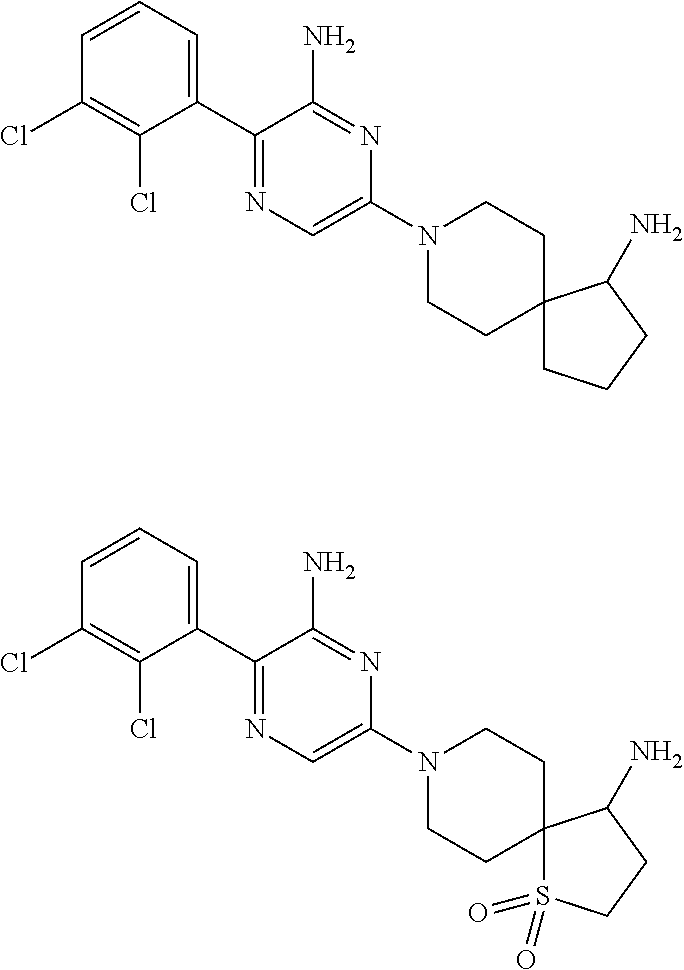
C1(C2=CC=CC(Cl)=C2Cl)=NC=C(N2CCC3(CC2)CCCC3N)N=C1N.C1(C2=CC=CC(Cl)=C2Cl)=NC=C(N2CCC3(CC2)S(=O)(=O)CCC3N)N=C1N
